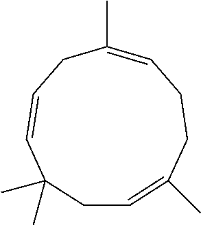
C1C=C(C)CCC=C(C)CC=CC1(C)C
